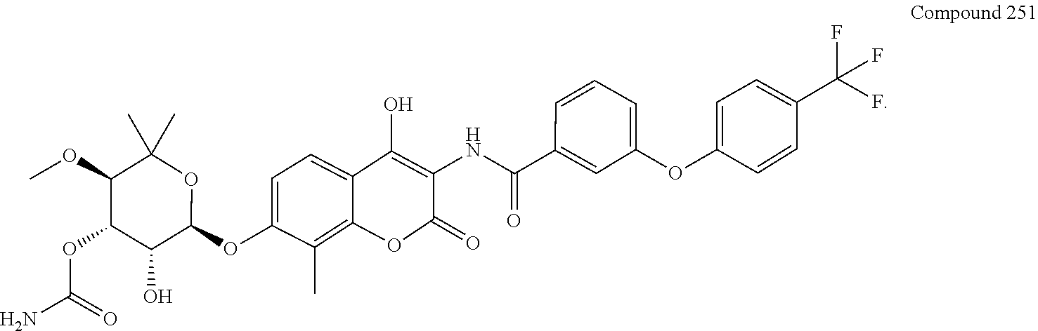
C1=C(C(F)(F)F)C=CC(OC2=CC=CC(C(=O)NC3=C(O)C4=CC=C(OC5OC(C)(C)C(OC)C(OC(N)=O)C5O)C(C)=C4OC3=O)=C2)=C1
